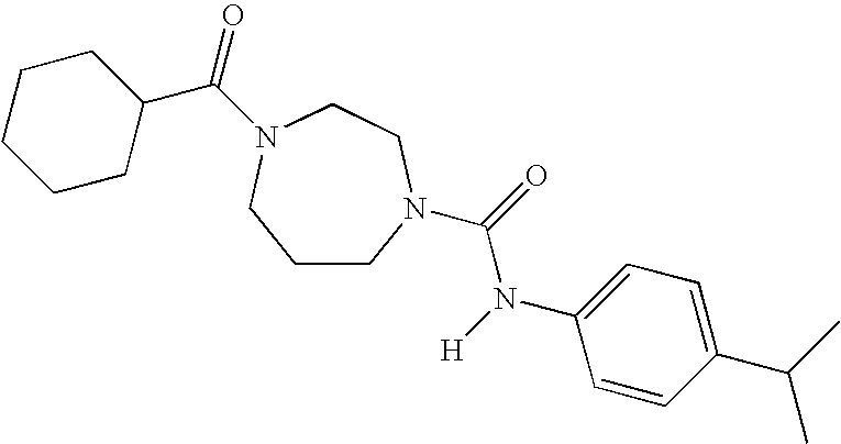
C1CN(C(=O)N([H])C2=CC=C(C(C)C)C=C2)CCN(C(=O)C2CCCCC2)C1
